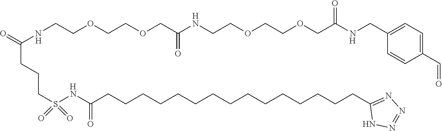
[H].[H].[H].[H].N(CCOCCOCC(NCCOCCOCC(NCC1=CC=C(C=O)C=C1)=O)=O)C(=O)CCCS(NC(CCCCCCCCCCCCCCCC1=NN=NN1)=O)(=O)=O
